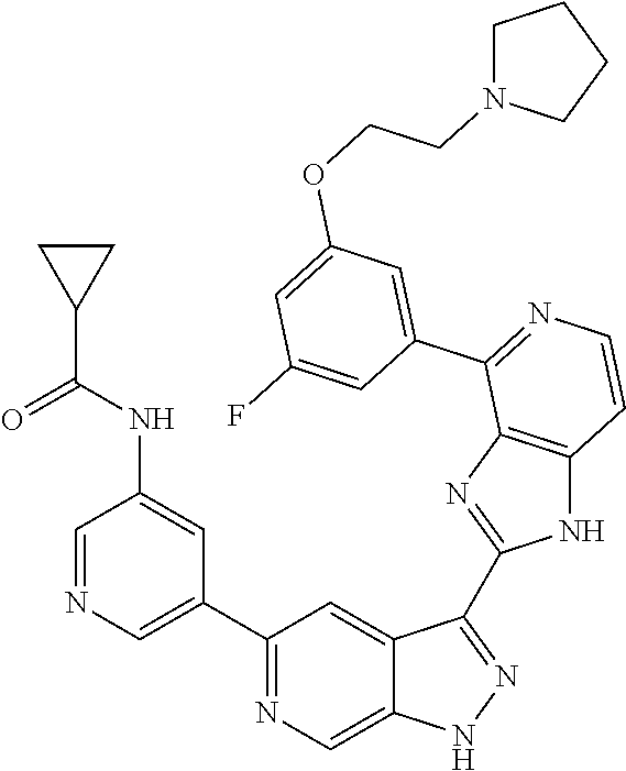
C1(C2=CN=CC(NC(C3CC3)=O)=C2)=NC=C2C(=C1)C(C1=NC3=C(N1)C=CN=C3C1=CC(OCCN3CCCC3)=CC(F)=C1)=NN2
